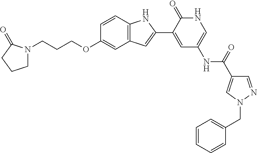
C12=C(C=CC(OCCCN3CCCC3=O)=C1)NC(C1=CC(NC(C3=CN(CC4=CC=CC=C4)N=C3)=O)=CNC1=O)=C2
